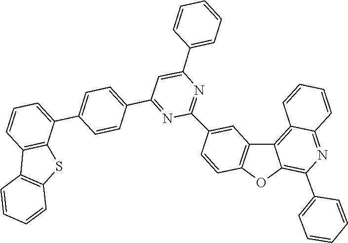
C1=CC=C(C2=CC(C3=CC=C(C4=CC=CC5=C4SC4=C5C=CC=C4)C=C3)=NC(C3=CC4=C(OC5=C(C6=CC=CC=C6)N=C6C=CC=CC6=C45)C=C3)=N2)C=C1
